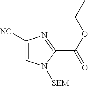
C1([NC])=CN([SEM])C(C(OCC)=O)=N1
